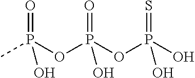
CP(OP(OP(O)(=S)O)(=O)O)(=O)O
